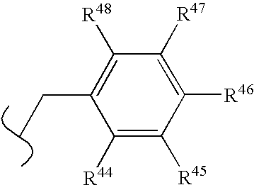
C1([R44])=C([R45])C([R46])=C([R47])C([R48])=C1CC
